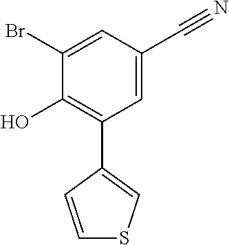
C1=C(C#N)C=C(Br)C(O)=C1C1=CSC=C1
